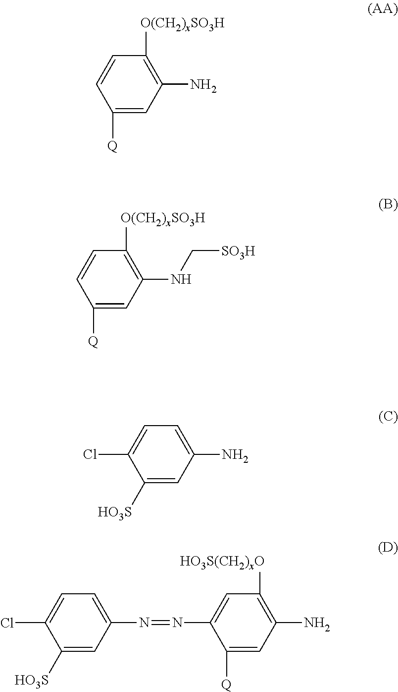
C1([Q])=CC(N)=C([O(CH2)xSO3H])C=C1.C1([Q])=CC(NC[SO3H])=C([O(CH2)xSO3H])C=C1.C1([HO3S])=CC(N)=CC=C1Cl.C1(N)=C([HO3S(CH2)xO])C=C(N=NC2=CC=C(Cl)C([HO3S])=C2)C([Q])=C1
